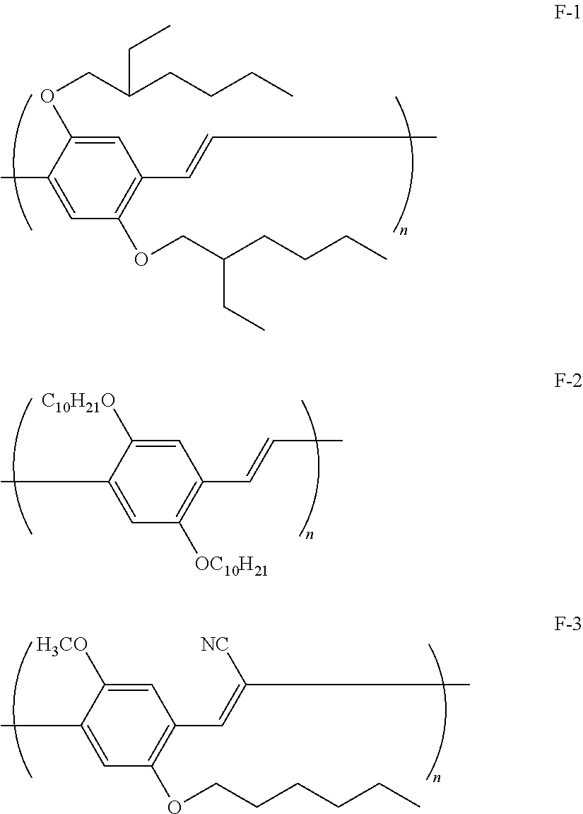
C1(C=CC)=C(OCC(CCCC)CC)C=C(C)C(OCC(CCCC)CC)=C1.C1(C=CC)=C([OC10H21])C=C(C)C([C10H21O])=C1.C1(C=C(C)[NC])=C(OCCCCCC)C=C(C)C([H3CO])=C1
